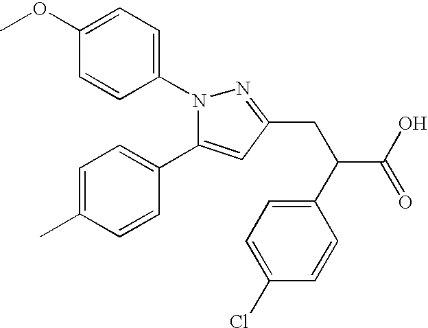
C1(C2=CC=C(C)C=C2)=CC(CC(C2=CC=C(Cl)C=C2)C(O)=O)=NN1C1=CC=C(OC)C=C1
